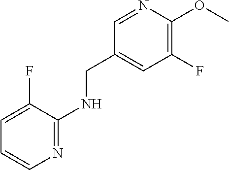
C1=NC(OC)=C(F)C=C1CNC1=NC=CC=C1F
